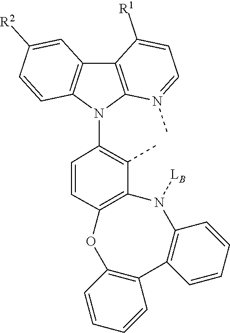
C12=C(C(C)=C(N3C4=C(C5=C3C=CC([R2])=C5)C([R1])=CC=N4C)C=C1)N([LB])C1=C(C3=C(O2)C=CC=C3)C=CC=C1
